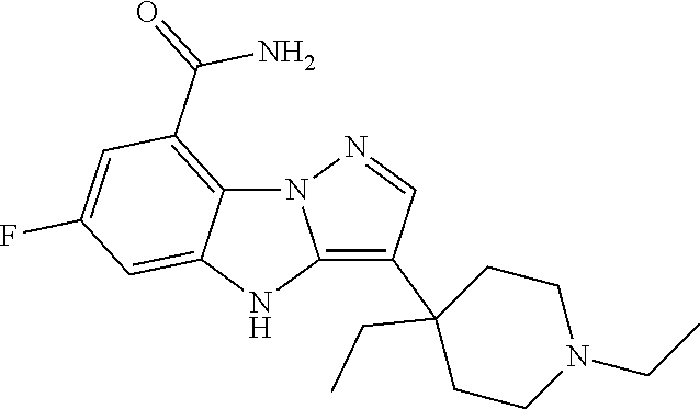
N12C3=C(C(=O)N)C=C(F)C=C3NC1=C(C1(CC)CCN(CC)CC1)C=N2
